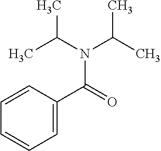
C1=C(C(=O)N(C(C)C)C(C)C)C=CC=C1
